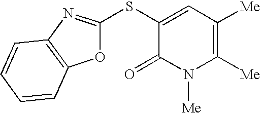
S(C1=CC([Me])=C([Me])N([Me])C1=O)C1=NC2=C(O1)C=CC=C2
